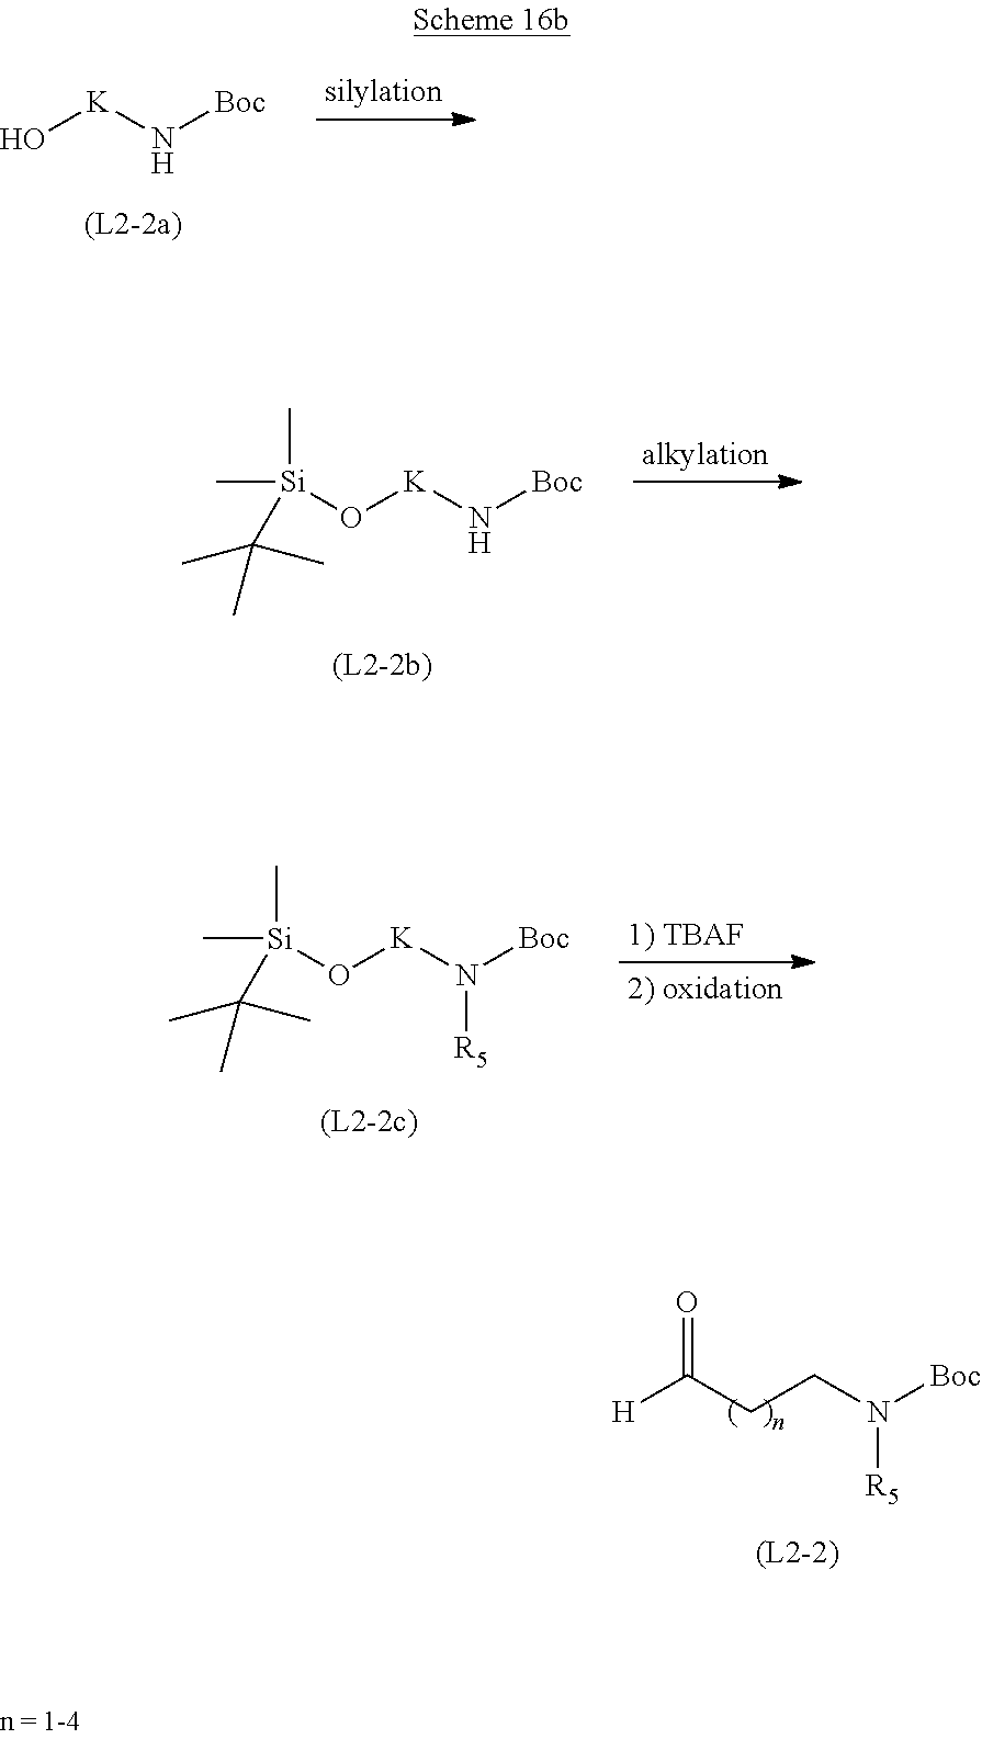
O[K]N[Boc].C[Si](C)(O[K]N[Boc])C(C)(C)C.C[Si](C)(O[K]N([Boc])[R5])C(C)(C)C.[H]C(CCN([Boc])[R5])=O
